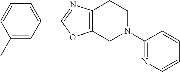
C1(C)=CC(C2=NC3=C(O2)CN(C2=NC=CC=C2)CC3)=CC=C1
